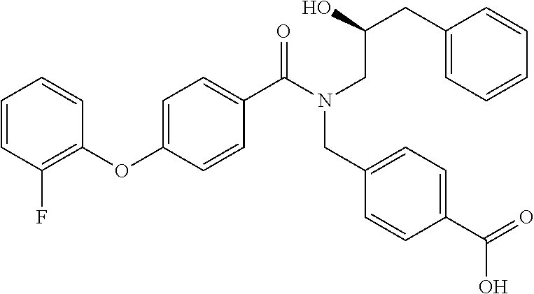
C1=CC(F)=C(OC2=CC=C(C(=O)N(CC3=CC=C(C(O)=O)C=C3)CC(CC3=CC=CC=C3)O)C=C2)C=C1
